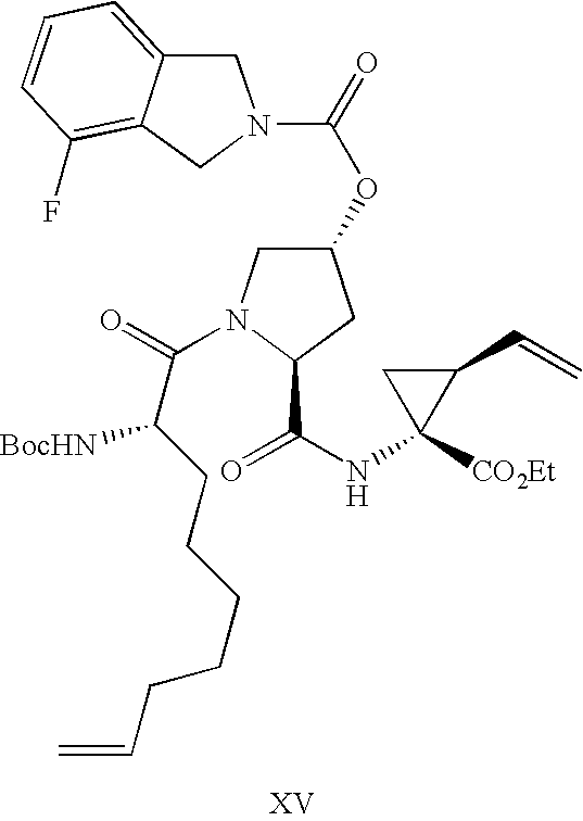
C1(OC(=O)N2CC3=CC=CC(F)=C3C2)CN(C(=O)C(CCCCCC=C)[BocHN])C(C(=O)NC2([CO2Et])C(C=C)C2)C1
